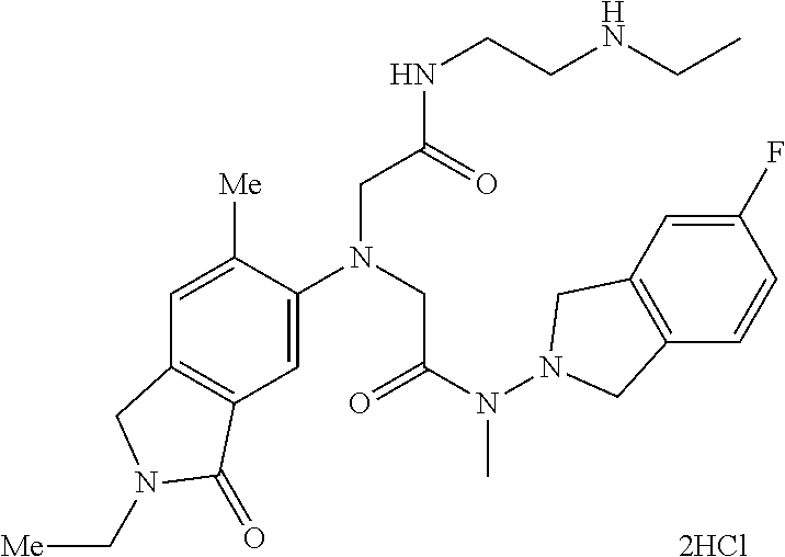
C1=C([Me])C(N(CC(N(N2CC3=C(C2)C=C(F)C=C3)C)=O)CC(NCCNCC)=O)=CC2=C1CN(C[Me])C2=O
